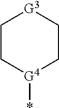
C1C[G4](*)CC[G3]1
